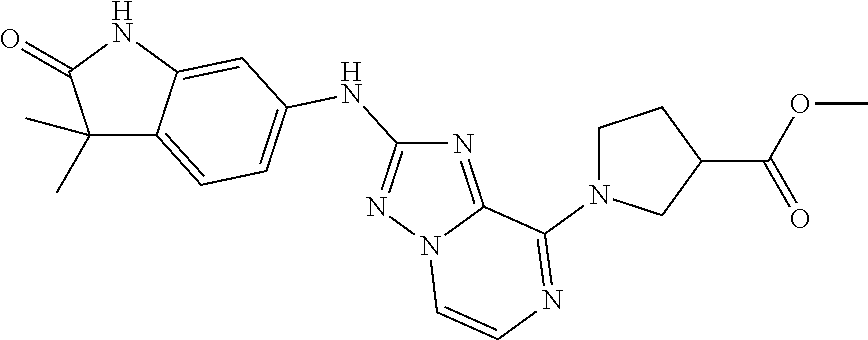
C1(C)(C)C2=CC=C(NC3=NN4C(=N3)C(N3CCC(C(=O)OC)C3)=NC=C4)C=C2NC1=O
